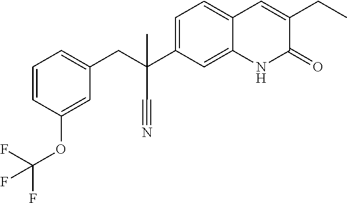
C1=C(OC(F)(F)F)C=CC=C1CC(C#N)(C1=CC=C2C(=C1)NC(=O)C(CC)=C2)C
